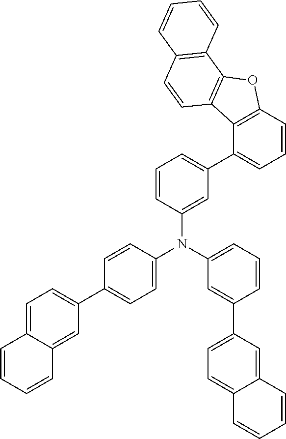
C1(N(C2=CC=CC(C3=CC=C4C(=C3)C=CC=C4)=C2)C2=CC(C3=CC=CC4=C3C3=C(O4)C4=C(C=C3)C=CC=C4)=CC=C2)=CC=C(C2=CC=C3C(=C2)C=CC=C3)C=C1
